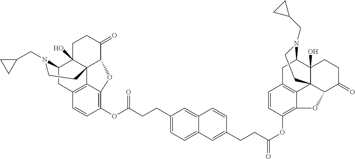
C12CC3=C4C5(C1(O)CCC(=O)C5OC4=C(OC(CCC1=CC=C4C(=C1)C=CC(CCC(OC1=C5C6=C(C=C1)CC1C7(O)C6(C(C(=O)CC7)O5)CCN1CC1CC1)=O)=C4)=O)C=C3)CCN2CC1CC1
